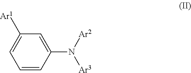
C1=C(N([Ar2])[Ar3])C=CC=C1[Ar1]
